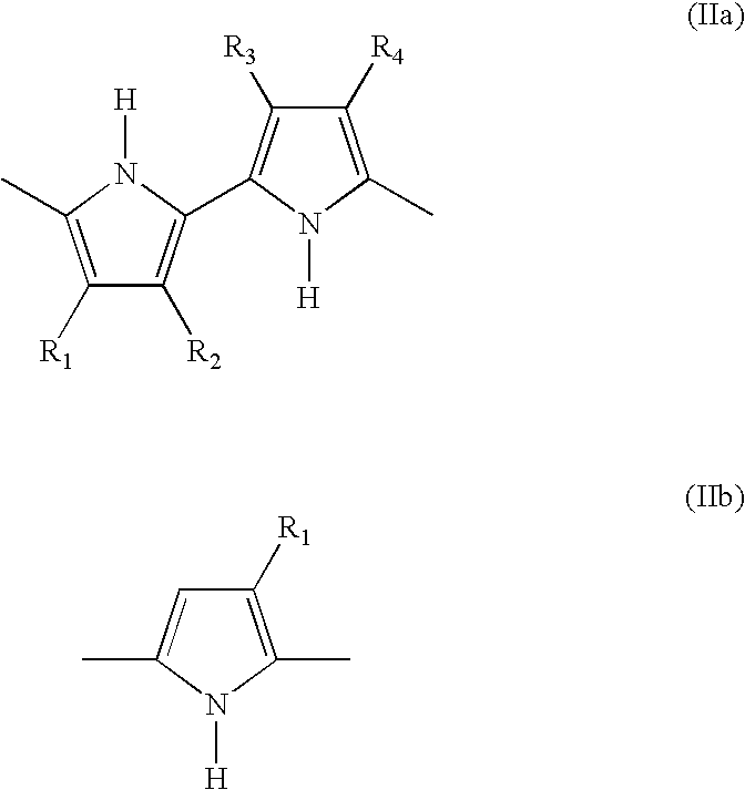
C1([R1])=C(C)N([H])C(C2=C([R3])C([R4])=C(C)N2[H])=C1[R2].CC1=CC([R1])=C(C)N1[H]
